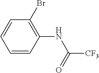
C1=CC(NC(=O)[CF3])=C(Br)C=C1
